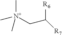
C[N+](CC([R7])[R6])(C)C
